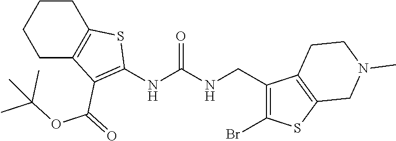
C1C2=C(CCC1)SC(NC(NCC1=C(Br)SC3=C1CCN(C)C3)=O)=C2C(=O)OC(C)(C)C
